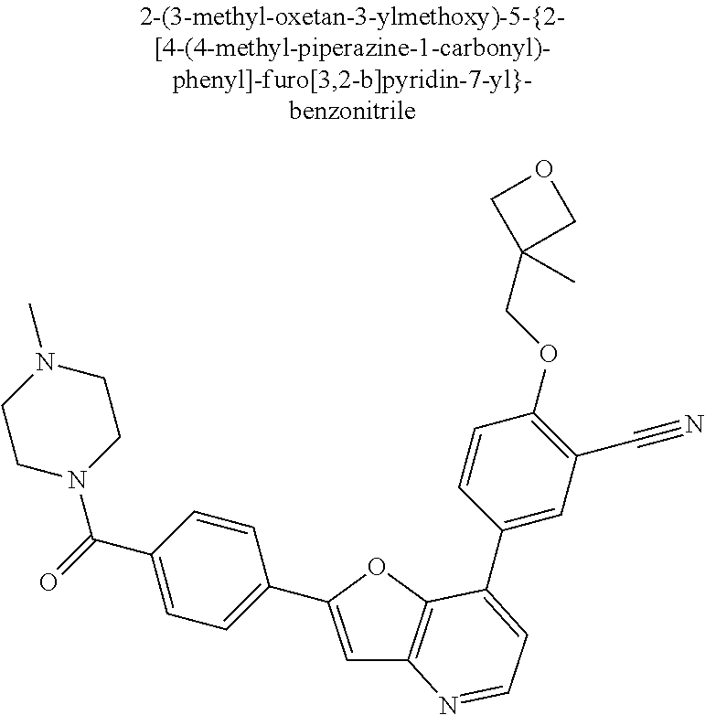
C1=C(C2=CC=C(C(=O)N3CCN(C)CC3)C=C2)OC2=C1N=CC=C2C1=CC(C#N)=C(OCC2(C)COC2)C=C1
